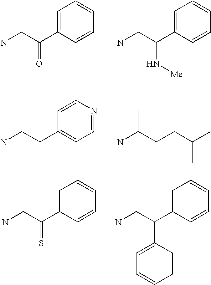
C1=C(C(CN)=O)C=CC=C1.C1=C(C(CN)N[Me])C=CC=C1.NCCC1=CC=NC=C1.NC(CCC(C)C)C.C1=C(C(CN)=S)C=CC=C1.C1=C(C(CN)C2=CC=CC=C2)C=CC=C1
